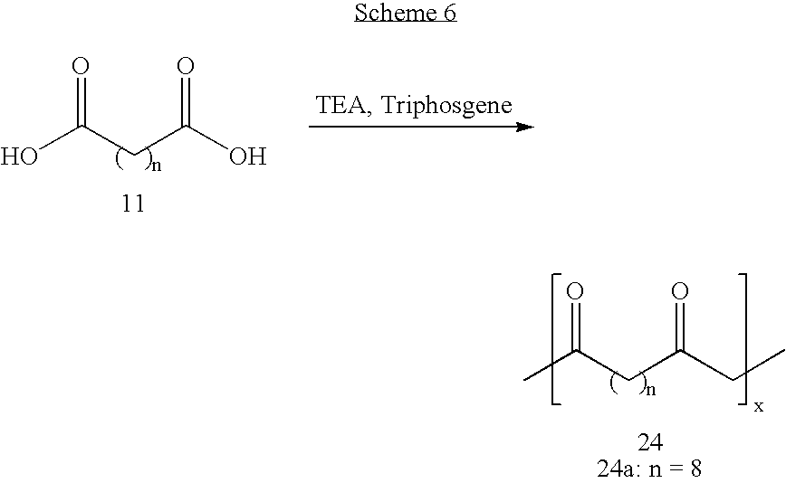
OC(CC(O)=O)=O.CC(CC(CC)=O)=O
